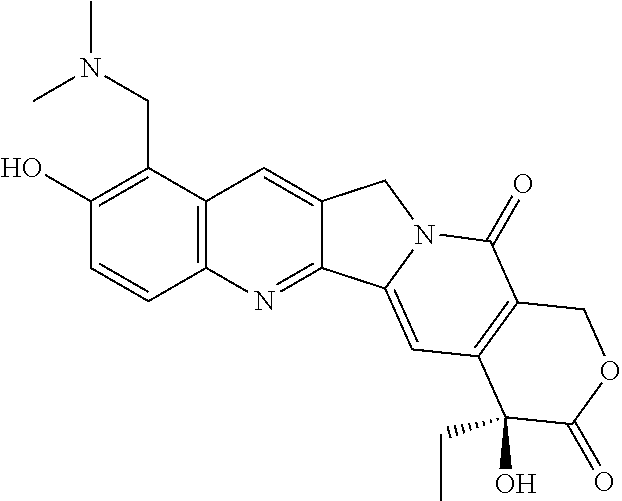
C12=C(C(CN(C)C)=C(O)C=C1)C=C1C(=N2)C2=CC3=C(C(=O)N2C1)COC(=O)C3(O)CC
